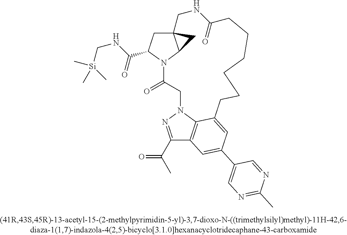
C1(C(C)=O)=NN2C3=C1C=C(C1=CN=C(C)N=C1)C=C3CCCCCCC(=O)NCC13C(N(C(=O)C2)C(C(NC[Si](C)(C)C)=O)C1)C3
